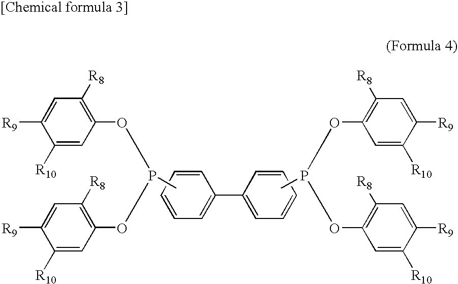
C1=CC=CC=C1C1=CC=CC=C1.CP(OC1=C([R8])C=C([R9])C([R10])=C1)OC1=C([R8])C=C([R9])C([R10])=C1.C1([R10])=CC(OP(C)OC2=C([R8])C=C([R9])C([R10])=C2)=C([R8])C=C1[R9]
